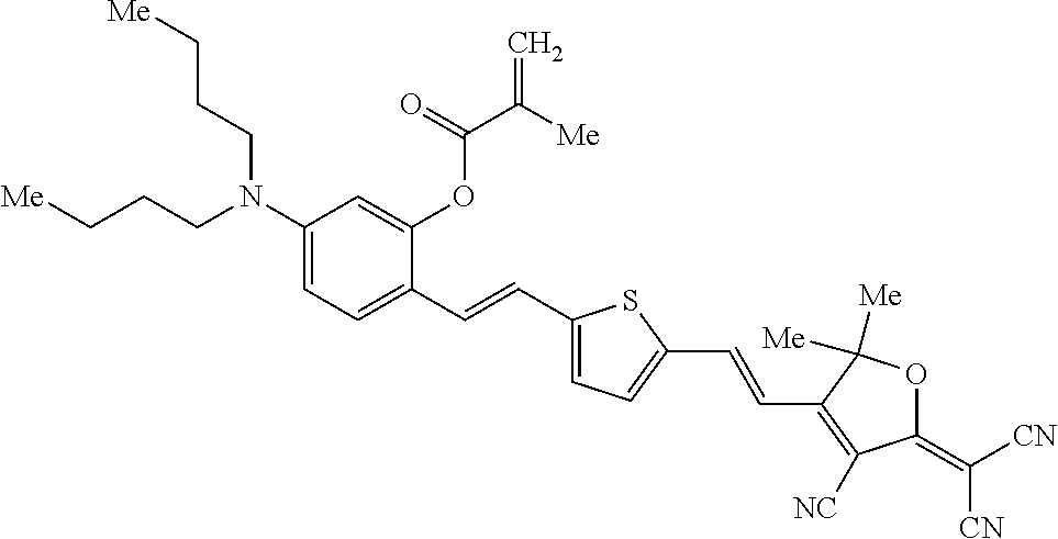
C1(N(CCC[Me])CCC[Me])=CC=C(C=CC2=CC=C(C=CC3=C([NC])C(=C([CN])[CN])OC3([Me])[Me])S2)C(OC(C(=C)[Me])=O)=C1
